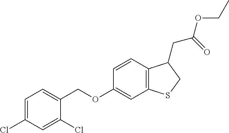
C(OC1=CC2=C(C=C1)C(CC(OCC)=O)CS2)C1=CC=C(Cl)C=C1Cl
